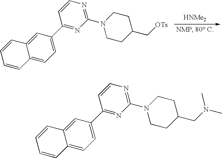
C12=CC=C(C3=NC(N4CCC(C[OTs])CC4)=NC=C3)C=C1C=CC=C2.[HNMe2].C12=CC=C(C3=NC(N4CCC(CN(C)C)CC4)=NC=C3)C=C1C=CC=C2
